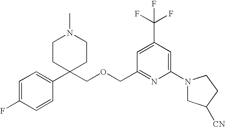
C1=C(F)C=CC(C2(COCC3=NC(N4CC([CN])CC4)=CC(C(F)(F)F)=C3)CCN(C)CC2)=C1
